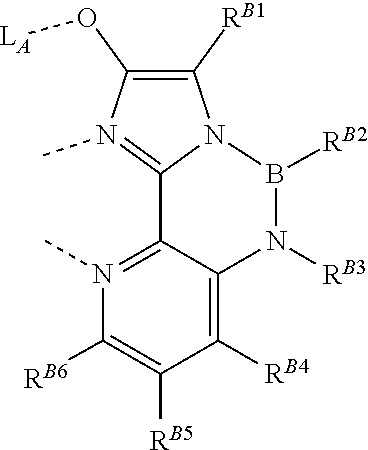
[RB2]B1N2C([RB1])=C(O[LA])N(C)=C2C2=N(C)C([RB6])=C([RB5])C([RB4])=C2N1[RB3]
